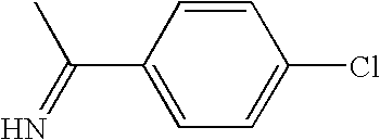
CC(C1=CC=C(Cl)C=C1)=N
